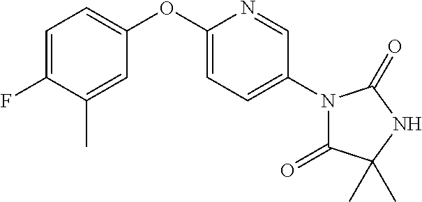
C1=C(F)C(C)=CC(OC2=CC=C(N3C(=O)C(C)(C)NC3=O)C=N2)=C1
